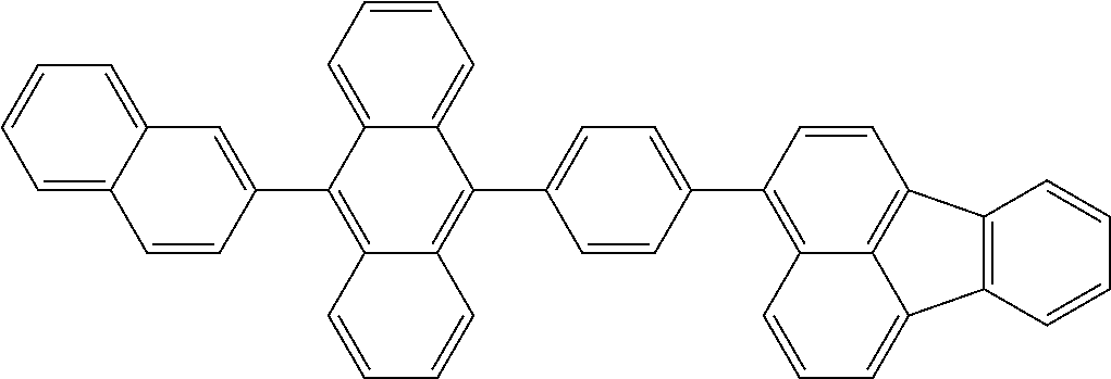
C1=CC=C2C(=C1)C=C(C1=C3C(=C(C4=CC=C(C5=C6C=CC=C7C8=C(C(=C67)C=C5)C=CC=C8)C=C4)C4=CC=CC=C14)C=CC=C3)C=C2
